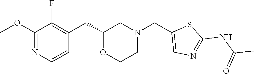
C1(OC)=NC=CC(CC2OCCN(CC3=CN=C(NC(C)=O)S3)C2)=C1F
